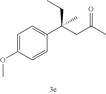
C1=C(OC)C=CC(C(CC(C)=O)(CC)C)=C1
